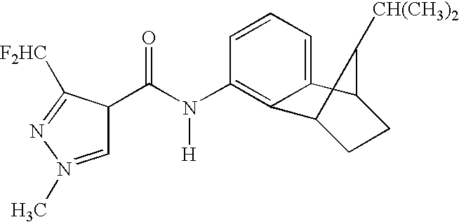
C1=N(C)N=C([F2HC])C1C(N(C1=C2C3CCC(C2=CC=C1)C3[CH(CH3)2])[H])=O
